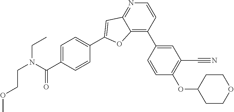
COCCN(CC)C(C1=CC=C(C2=CC3=NC=CC(C4=CC(C#N)=C(OC5CCOCC5)C=C4)=C3O2)C=C1)=O
